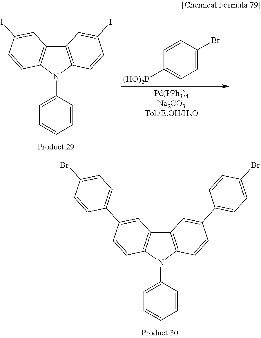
C12=C(N(C3=CC=CC=C3)C3=C1C=C(C1=CC=C(Br)C=C1)C=C3)C=CC(C1=CC=C(Br)C=C1)=C2.C12=C(N(C3=CC=CC=C3)C3=C1C=C(I)C=C3)C=CC(I)=C2.C1=CC(Br)=CC=C1[(HO)2B]
